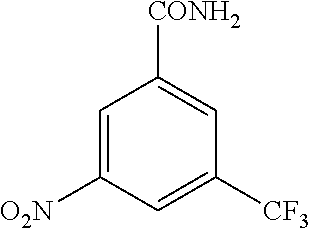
C1=C([O2N])C=C([CF3])C=C1[CONH2]
